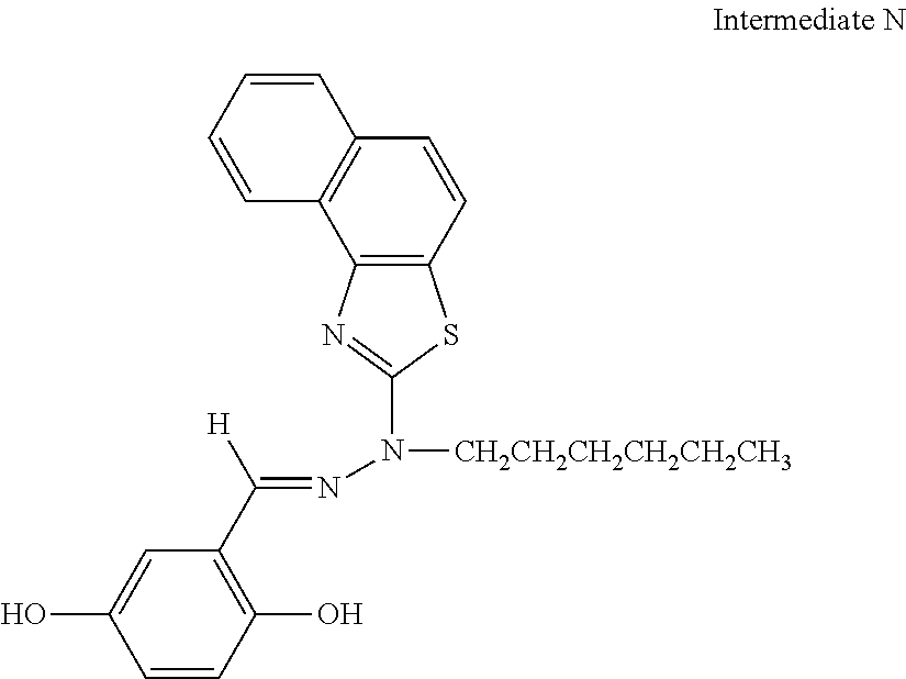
C1=CC(O)=C(C([H])=NN([CH2CH2CH2CH2CH2CH3])C2=NC3=C(S2)C=CC2=C3C=CC=C2)C=C1O
